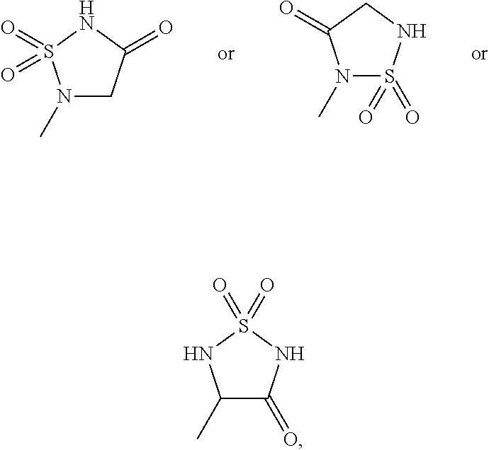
N1(C)CC(=O)NS1(=O)=O.N1(C)S(=O)(=O)NCC1=O.C1(C)C(=O)NS(=O)(=O)N1
